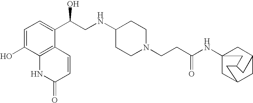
C1=C(O)C2=C(C(C(CNC3CCN(CCC(NC45CC6CC(C4)CC(C5)C6)=O)CC3)O)=C1)C=CC(=O)N2
